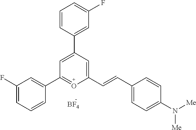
[BF4].C1=C(C2=CC(F)=CC=C2)C=C(C=CC2=CC=C(N([Me])[Me])C=C2)O=C1C1=CC(F)=CC=C1
